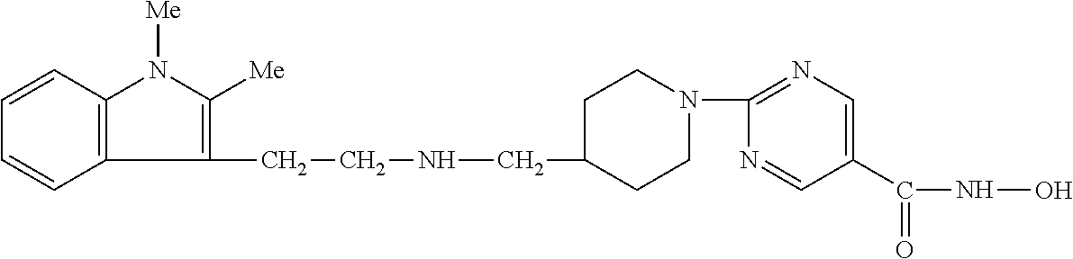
C1CN(C2=NC=C(C(=O)NO)C=N2)CCC1CNCCC1=C([Me])N([Me])C2=C1C=CC=C2
